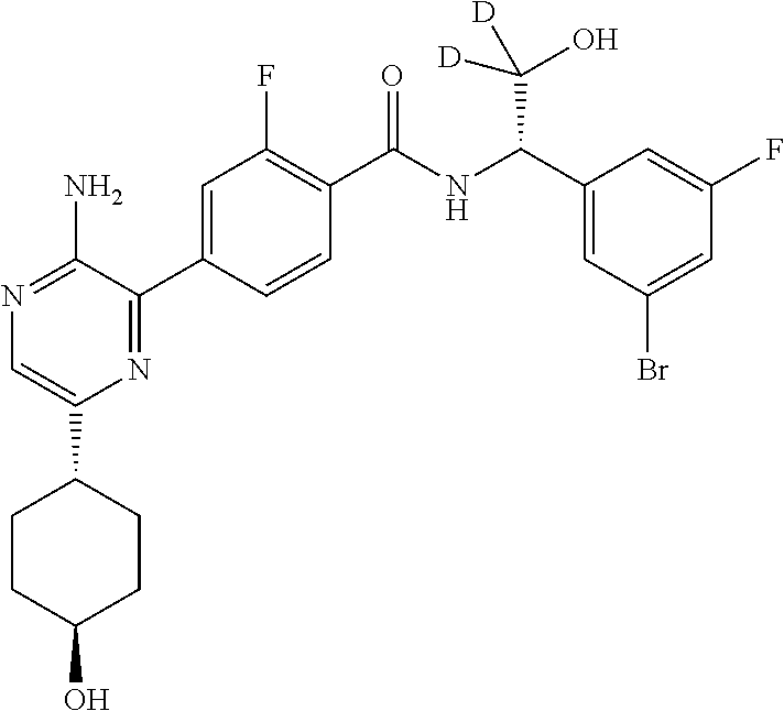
N1=C(N)C(C2=CC(F)=C(C(NC(C3=CC(Br)=CC(F)=C3)C(O)([D])[D])=O)C=C2)=NC(C2CCC(O)CC2)=C1
